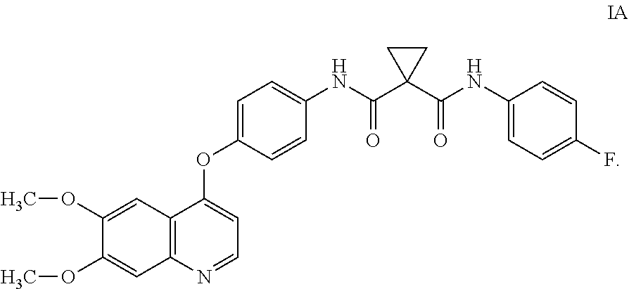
C1(OC2=CC=NC3=C2C=C(OC)C(OC)=C3)=CC=C(NC(C2(C(NC3=CC=C(F)C=C3)=O)CC2)=O)C=C1
